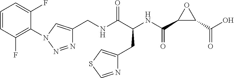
N1=NN(C2=C(F)C=CC=C2F)C=C1CNC(C(NC(C1C(C(O)=O)O1)=O)CC1=CSC=N1)=O
